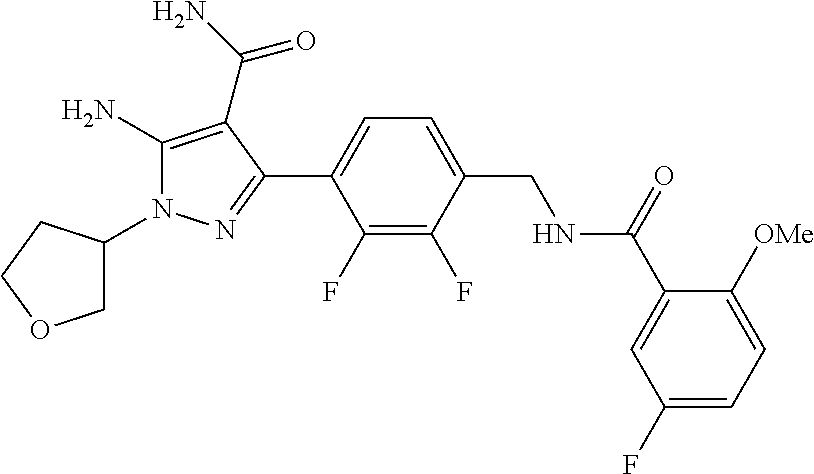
C1C(N2C(N)=C(C(N)=O)C(C3=CC=C(CNC(C4=CC(F)=CC=C4[OMe])=O)C(F)=C3F)=N2)CCO1
